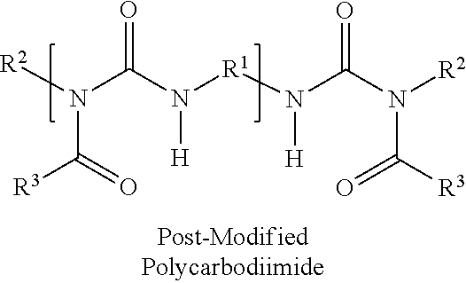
[R2]N(C(N([R1]N(C(N([R2])C([R3])=O)=O)[H])[H])=O)C(=O)[R3]
